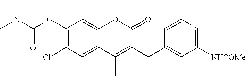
C1(OC(N(C)C)=O)=C(Cl)C=C2C(=C1)OC(=O)C(CC1=CC([NHCOMe])=CC=C1)=C2C
